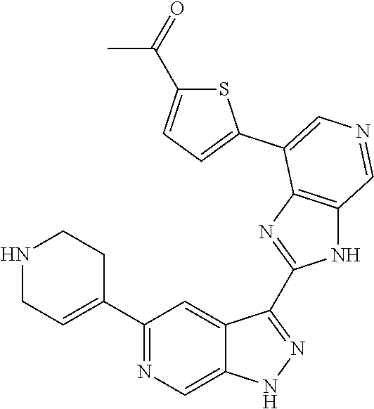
C1(C2=CCNCC2)=NC=C2C(=C1)C(C1=NC3=C(N1)C=NC=C3C1=CC=C(C(=O)C)S1)=NN2
